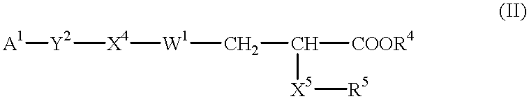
[A1][Y2][X4][W1]CC([COOR4])[X5][R5]
